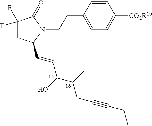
C1=CC(CCN2C(=O)C(F)(F)CC2C=CC(C(CC#CCC)C)O)=CC=C1[CO2R10]
